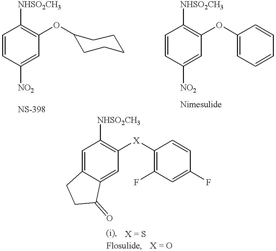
C1=CC([NO2])=CC(OC2CCCCC2)=C1[NHSO2CH3].C1=CC([NO2])=CC(OC2=CC=CC=C2)=C1[NHSO2CH3].C1=C2C(=CC([X]C3=C(F)C=C(F)C=C3)=C1[NHSO2CH3])C(=O)CC2.[X = S].[X = O]
